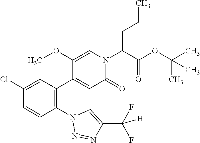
C1(Cl)=CC(C2=CC(=O)N(C(C(OC(C)(C)C)=O)CCC)C=C2OC)=C(N2N=NC(C(F)(F)[H])=C2)C=C1
